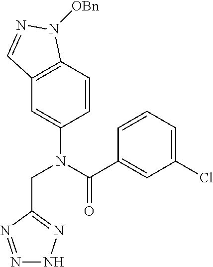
C1=CC2=C(C=C1N(C(C1=CC(Cl)=CC=C1)=O)CC1=NNN=N1)C=NN2[OBn]
